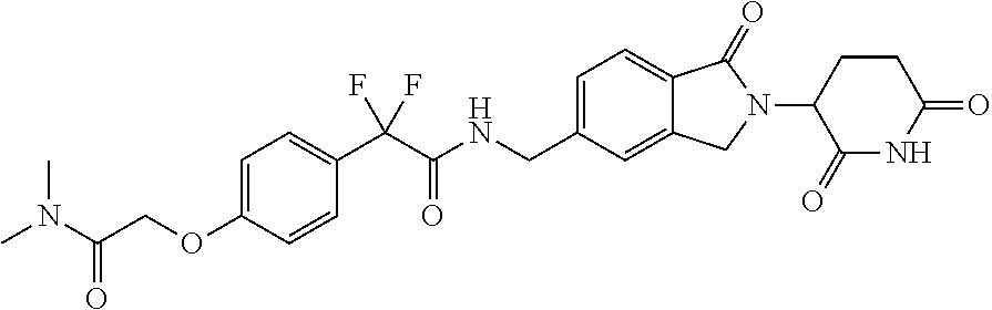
C1=C(CNC(C(C2=CC=C(OCC(=O)N(C)C)C=C2)(F)F)=O)C=C2C(=C1)C(=O)N(C1C(=O)NC(=O)CC1)C2
